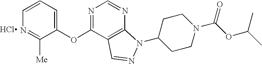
C1=CC=C(OC2=NC=NC3=C2C=NN3C2CCN(C(OC(C)C)=O)CC2)C([Me])=N1.Cl
